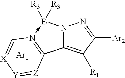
N12C(=C([R1])C([Ar2])=N1)C1=N(->B2([R3])[R3])C=[X][Y]=[Z]1.[Ar1]
